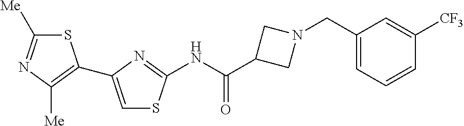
S1C([Me])=NC([Me])=C1C1=CSC(NC(C2CN(CC3=CC=CC([CF3])=C3)C2)=O)=N1
